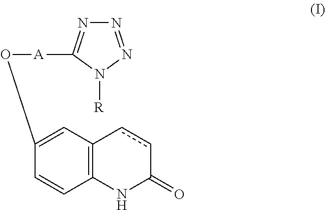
N1=NN([R])C([A]OC2=CC3=C(C=C2)NC(=O)cc3)=N1
